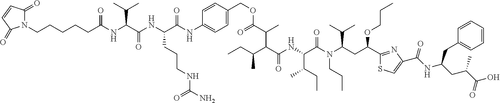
C1(=O)N(CCCCCC(NC(C(NC(CCCNC(N)=O)C(NC2=CC=C(COC(C(C)C(C(NC(C(N(C(C(C)C)CC(C3=NC(C(NC(CC(C(O)=O)C)CC4=CC=CC=C4)=O)=CS3)OCCC)CCC)=O)C(C)CC)=O)C(CC)C)=O)C=C2)=O)=O)C(C)C)=O)C(=O)C=C1
